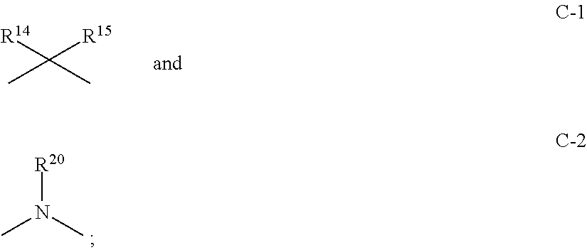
C([R15])([R14])(C)C.CN(C)[R20]
